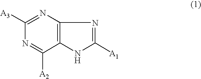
C1([A3])=NC2=C(C([A2])=N1)NC([A1])=N2
